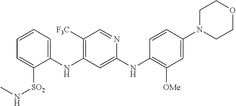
C1=CC=C([SO2]NC)C(NC2=C([F3C])C=NC(NC3=C([OMe])C=C(N4CCOCC4)C=C3)=C2)=C1
